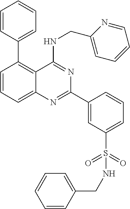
C1=CC=C2C(=C1C1=CC=CC=C1)C(NCC1=CC=CC=N1)=NC(C1=CC(S(=O)(=O)NCC3=CC=CC=C3)=CC=C1)=N2
